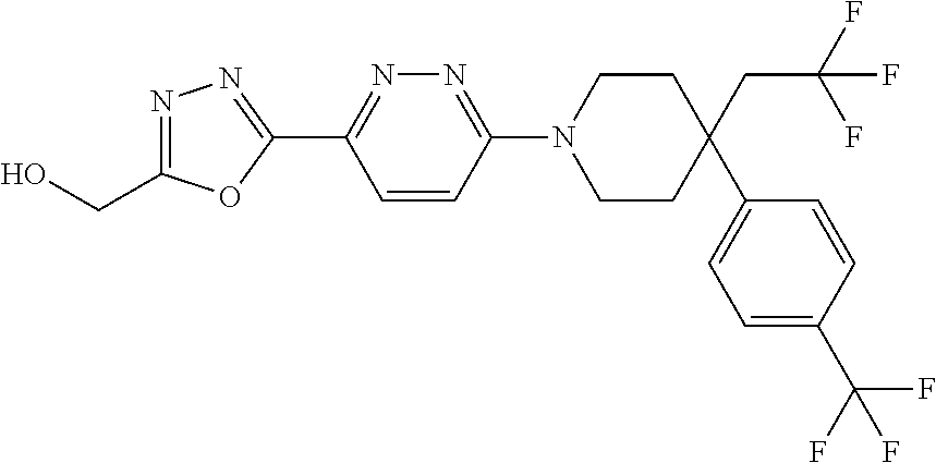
OCC1=NN=C(C2=NN=C(N3CCC(CC(F)(F)F)(C4=CC=C(C(F)(F)F)C=C4)CC3)C=C2)O1
